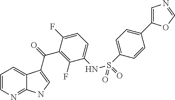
C1=CN=C2C(=C1)C(C(=O)C1=C(F)C(NS(C3=CC=C(C4=CN=CO4)C=C3)(=O)=O)=CC=C1F)=CN2
